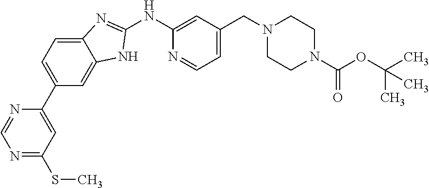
C1(NC2=CC(CN3CCN(C(OC(C)(C)C)=O)CC3)=CC=N2)=NC2=CC=C(C3=CC(SC)=NC=N3)C=C2N1
